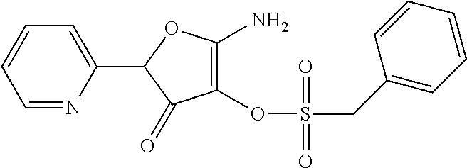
C1(OS(=O)(CC2=CC=CC=C2)=O)=C(N)OC(C2=CC=CC=N2)C1=O
